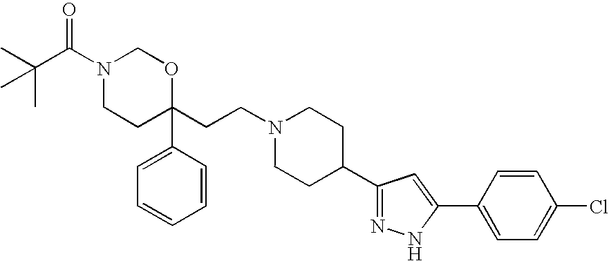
N1(C(C(C)(C)C)=O)CCC(CCN2CCC(C3=NNC(C4=CC=C(Cl)C=C4)=C3)CC2)(C2=CC=CC=C2)OC1
